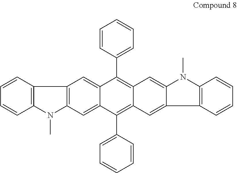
C1=CC(C2=C3C(=C(C4=CC=CC=C4)C4=CC5=C(C=C42)C2=C(N5C)C=CC=C2)C=C2C(=C3)N(C)C3=C2C=CC=C3)=CC=C1
